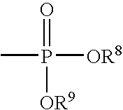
CP([OR8])(=O)[OR9]
